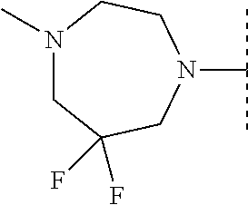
N1(C(C)C)CCN(C)CC(F)(F)C1
